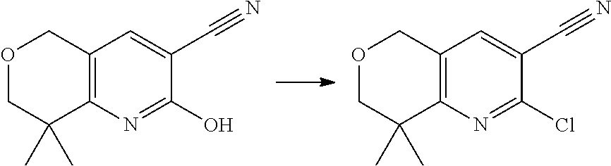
C12=C(N=C(O)C(C#N)=C1)C(C)(C)COC2.C12=C(N=C(Cl)C(C#N)=C1)C(C)(C)COC2
